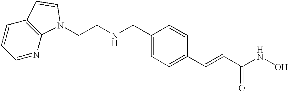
C1(CNCCN2C3=C(C=CC=N3)C=C2)=CC=C(C=CC(NO)=O)C=C1
